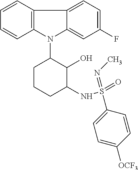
N1(C2CCCC(NS(=O)(=NC)C3=CC=C([OCF3])C=C3)C2O)C2=C(C3=CC=C(F)C=C13)C=CC=C2
